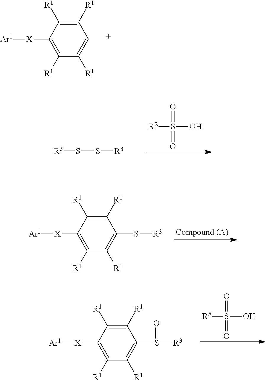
C1([R1])=C([X][Ar1])C([R1])=C([R1])C=C1[R1].[R2]S(O)(=O)=O.[R3]SS[R3].C1([R1])=C([X][Ar1])C([R1])=C([R1])C(S[R3])=C1[R1].C1([R1])=C([X][Ar1])C([R1])=C([R1])C(S([R3])=O)=C1[R1].[R5]S(O)(=O)=O
